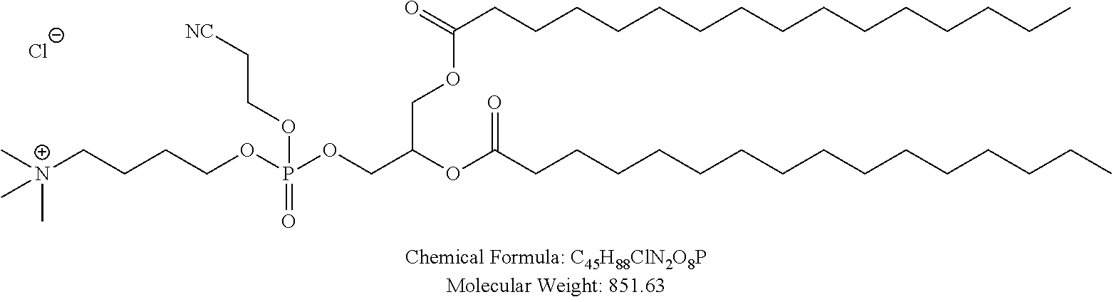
O(P(OCC(OC(CCCCCCCCCCCCCCC)=O)COC(=O)CCCCCCCCCCCCCCC)(=O)OCC[NC])CCCC[N+](C)(C)C.[Cl-]
